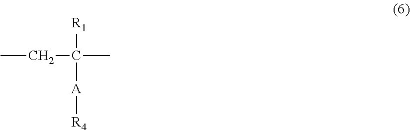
CCC(C)([R1])[A][R4]
